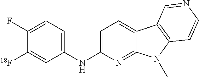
C1(NC2=CC=C3C(=N2)N(C)C2=C3C=NC=C2)=CC=C(F)C([18F])=C1
